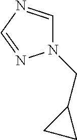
N1(CC2CC2)C=NC=N1
